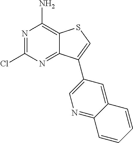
ClC1=NC(N)=C2C(=N1)C(C1=CN=C3C(=C1)C=CC=C3)=CS2
